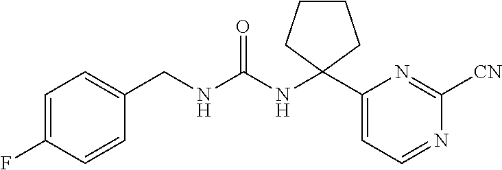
C(NC(NC1(C2=CC=NC([CN])=N2)CCCC1)=O)C1=CC=C(F)C=C1
